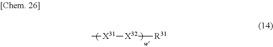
C[X31][X32][R31]
